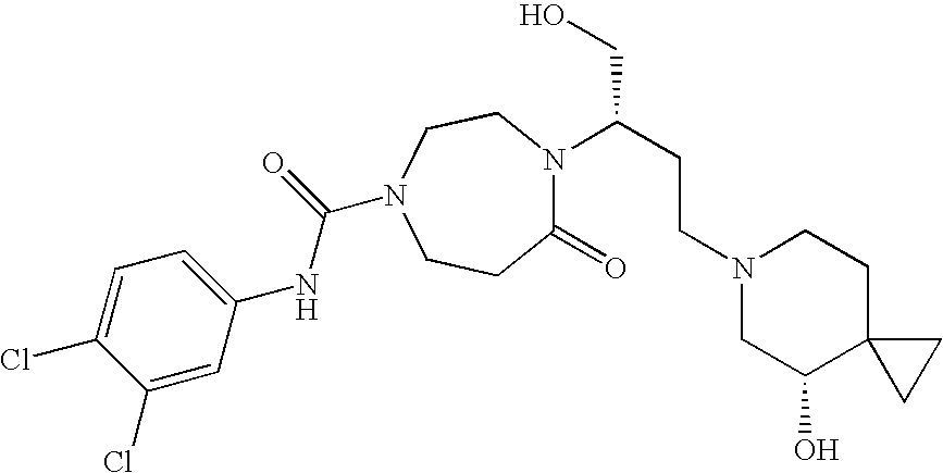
C1(Cl)=CC(NC(=O)N2CCC(=O)N(C(CCN3CC(O)C4(CC3)CC4)CO)CC2)=CC=C1Cl
